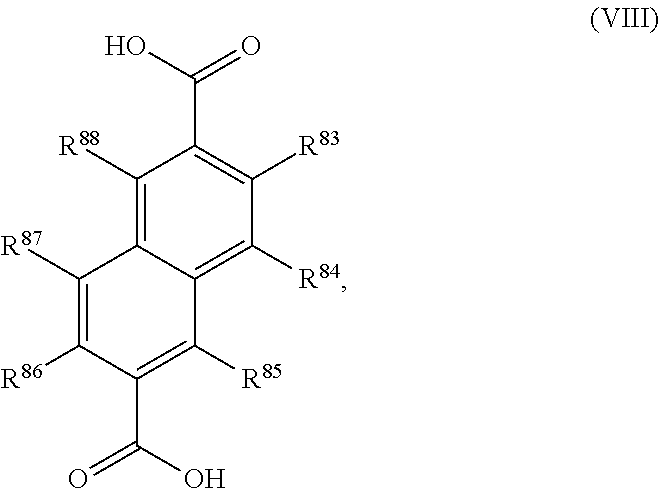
C1([R87])=C([R86])C(C(O)=O)=C([R85])C2=C([R84])C([R83])=C(C(=O)O)C([R88])=C12
